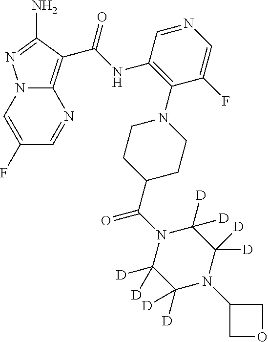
N12C(=C(C(NC3=C(N4CCC(C(N5C([D])([D])C([D])([D])N(C6COC6)C([D])([D])C5([D])[D])=O)CC4)C(F)=CN=C3)=O)C(N)=N1)N=CC(F)=C2
